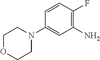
C1=CC(F)=C(N)C=C1N1CCOCC1
